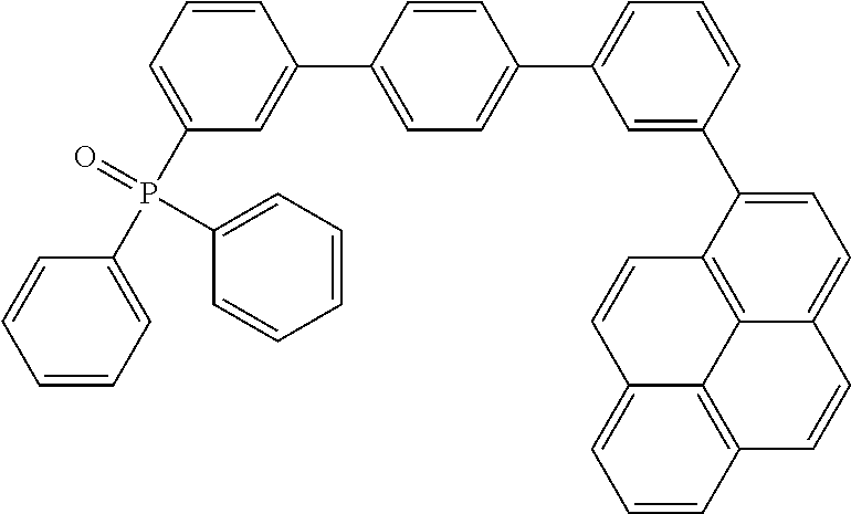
C1=CC=CC=C1P(C1=CC=CC(C2=CC=C(C3=CC=CC(C4=CC=C5C6=C4C=CC4=CC=CC(=C64)C=C5)=C3)C=C2)=C1)(=O)C1=CC=CC=C1
